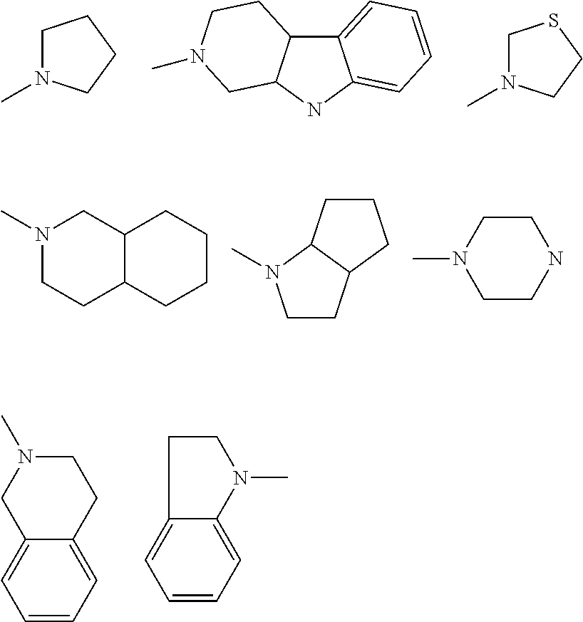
C1N(C)CCC1.C12=CC=CC=C1NC1C2CCN(C)C1.C1N(C)CCS1.N1(C)CCC2C(C1)CCCC2.C1CC2C(N1C)CCC2.C1CNCCN1C.C12=CC=CC=C1CCN(C)C2.C12=CC=CC=C1N(C)CC2
